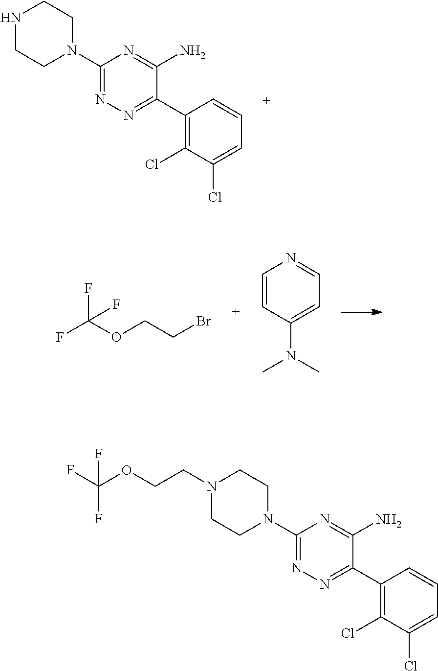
C1(N2CCNCC2)=NN=C(C2=C(Cl)C(Cl)=CC=C2)C(N)=N1.BrCCOC(F)(F)F.C1=CC(N(C)C)=CC=N1.C1(N2CCN(CCOC(F)(F)F)CC2)=NN=C(C2=C(Cl)C(Cl)=CC=C2)C(N)=N1
